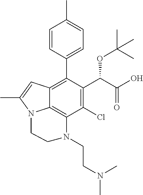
C1=CC(C2=C3C4=C(C(Cl)=C2C(C(O)=O)OC(C)(C)C)N(CCN(C)C)CCN4C(C)=C3)=CC=C1C
